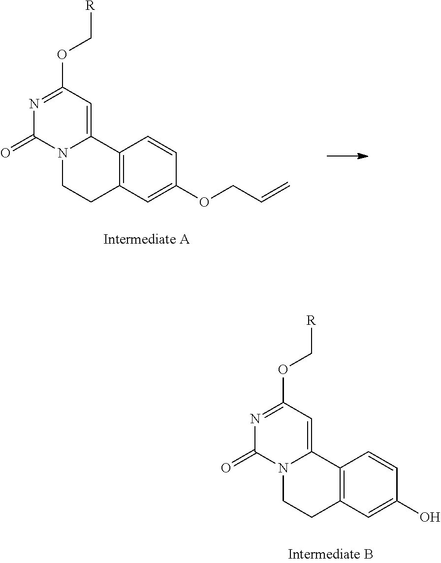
C12=C(C=C(OCC=C)C=C1)CCN1C2=CC(OC[R])=NC1=O.C12=C(C=C(O)C=C1)CCN1C2=CC(OC[R])=NC1=O
